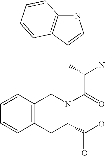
C1=CC2=C(C=C1)CC(C(O)=O)N(C(=O)C(N)CC1=CNC3=C1C=CC=C3)C2
